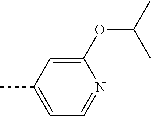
CC1=CC=NC(OC(C)C)=C1
